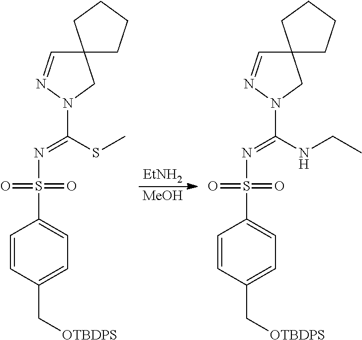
C1=CC(C[OTBDPS])=CC=C1S(N=C(N1CC2(C=N1)CCCC2)NCC)(=O)=O.C1=CC(C[OTBDPS])=CC=C1S(N=C(N1CC2(C=N1)CCCC2)SC)(=O)=O.[EtNH2].[MeOH]
